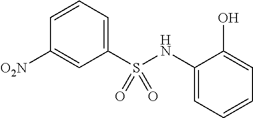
C1(S(NC2=CC=CC=C2O)(=O)=O)=CC=CC([O2N])=C1
